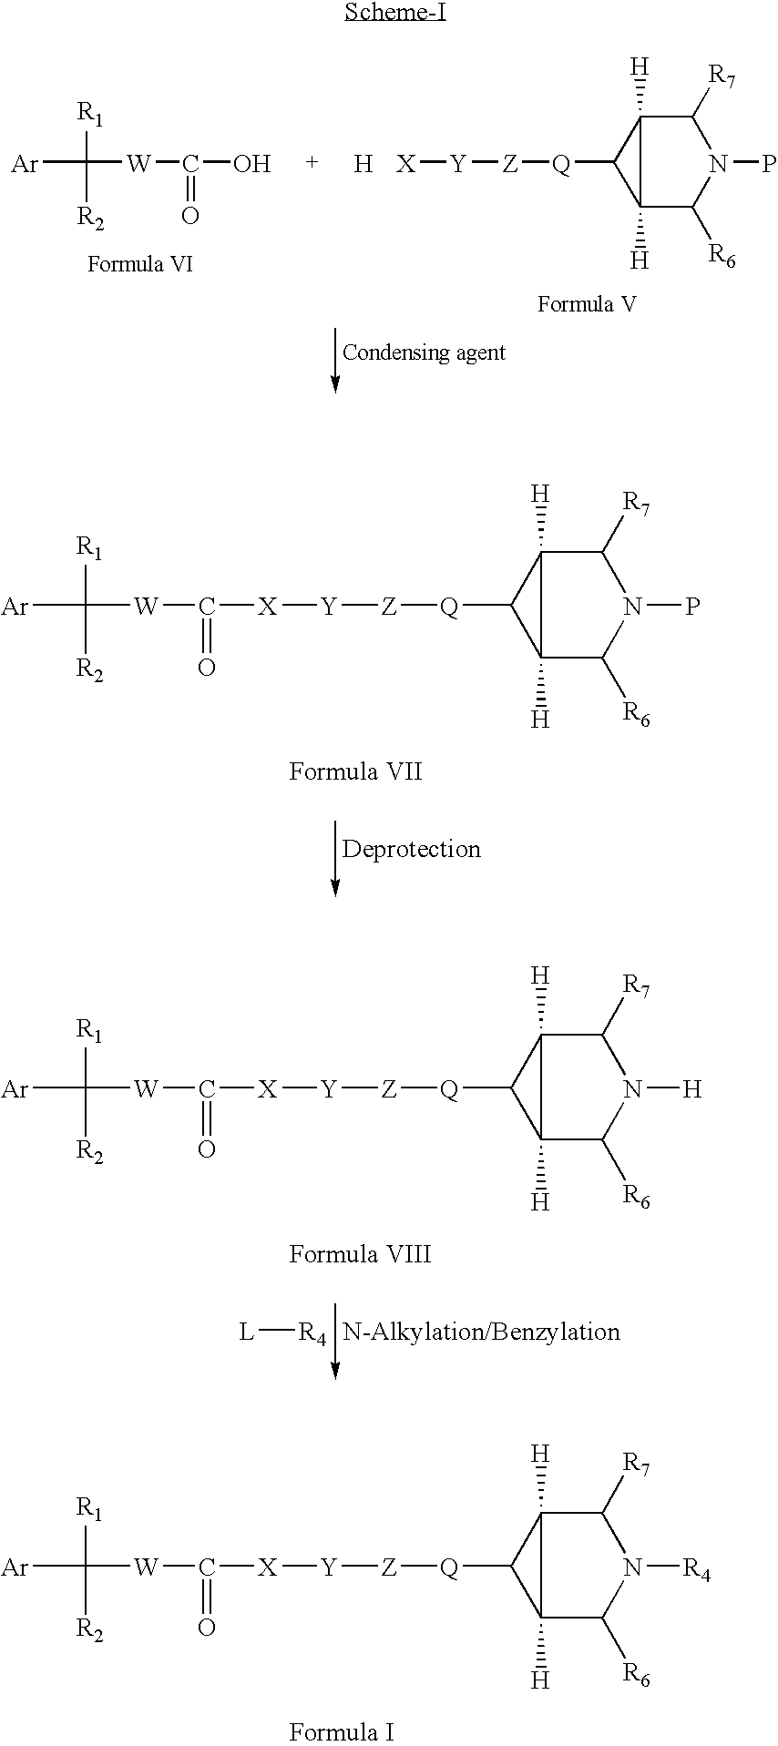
C12([H])C([R6])N(P)C([R7])C1([H])C2[Q][Z][Y][X]C([W]C([Ar])([R1])[R2])=O.C12([H])C([R6])N([R4])C([R7])C1([H])C2[Q][Z][Y][X]C([W]C([Ar])([R1])[R2])=O.C12([H])C([R6])N([H])C([R7])C1([H])C2[Q][Z][Y][X]C([W]C([Ar])([R1])[R2])=O.[L][R4].OC([W]C([Ar])([R1])[R2])=O.C12([H])C([R6])N(P)C([R7])C1([H])C2[Q][Z][Y][X].[H]
